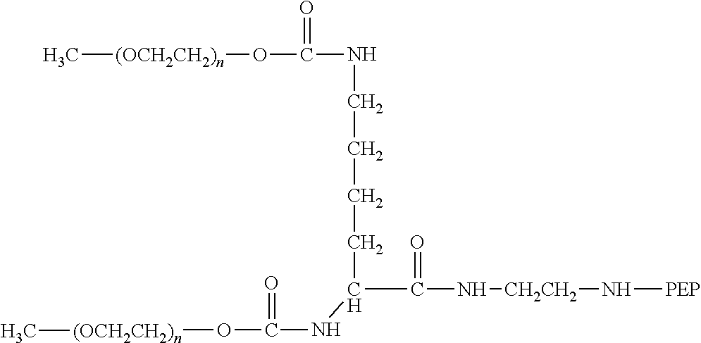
C[(OCH2CH2)n]OC(NCCCCC(NC(O[(OCH2CH2)n]C)=O)C(N[CH2CH2]N[PEP])=O)=O
